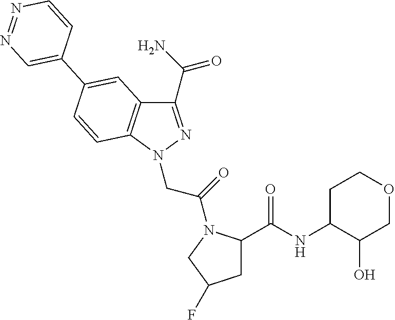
C1(C(N)=O)=NN(CC(=O)N2C(C(NC3C(O)COCC3)=O)CC(F)C2)C2=C1C=C(C1=CN=NC=C1)C=C2
